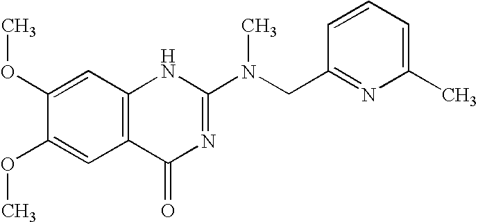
C1(OC)=CC2=C(C=C1OC)C(=O)N=C(N(CC1=NC(C)=CC=C1)C)N2
